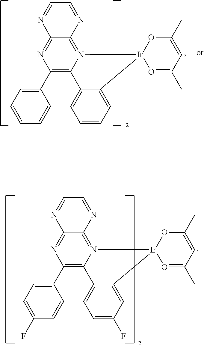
C1=C(C)O[Ir]2(O=C1C)N1=C3C(=NC(C4=CC=CC=C4)=C1C1=CC=CC=C21)N=CC=N3.C1=C(C)O[Ir]2(O=C1C)N1=C3C(=NC(C4=CC=C(F)C=C4)=C1C1=CC=C(F)C=C21)N=CC=N3
